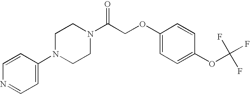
C1(N2CCN(C(COC3=CC=C(OC(F)(F)F)C=C3)=O)CC2)=CC=NC=C1
